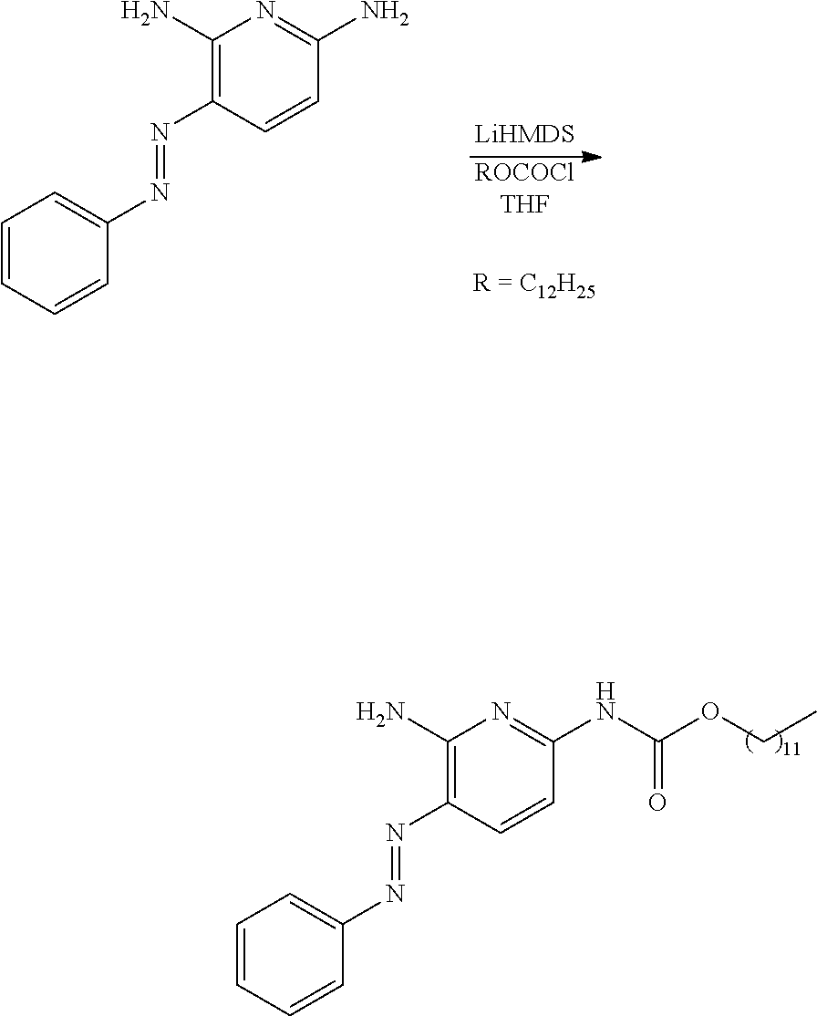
C1=CC=CC(N=NC2=C(N)N=C(NC(OCC)=O)C=C2)=C1.C1=CC=CC(N=NC2=C(N)N=C(N)C=C2)=C1.[ROCOClTHF].[R = C12H25]
